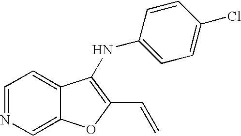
N(C1=C(C=C)OC2=CN=CC=C21)C1=CC=C(Cl)C=C1
